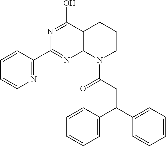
C1(C2=NC=CC=C2)=NC2=C(C(O)=N1)CCCN2C(=O)CC(C1=CC=CC=C1)C1=CC=CC=C1
